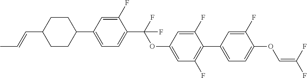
C1CC(C2=CC=C(C(F)(OC3=CC(F)=C(C4=CC=C(OC=C(F)F)C(F)=C4)C(F)=C3)F)C(F)=C2)CCC1C=CC
